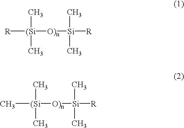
[R][(Si]([O)n][Si]([R])(C)C)(C)C.C[(Si]([O)n][Si]([R])(C)C)(C)C
